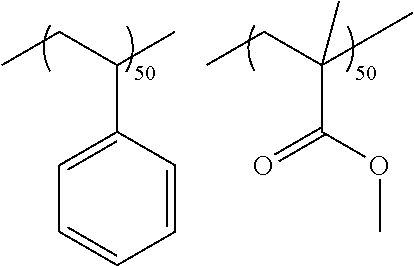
C1=CC(C(CC)C)=CC=C1.C(C(CC)(C)C)(OC)=O
